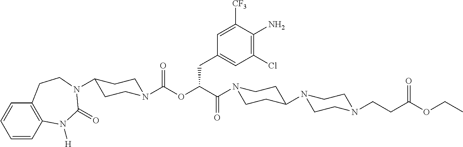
C1=CC2=C(C=C1)CCN(C1CCN(C(=O)OC(CC3=CC(Cl)=C(N)C([CF3])=C3)C(=O)N3CCC(N4CCN(CCC(OCC)=O)CC4)CC3)CC1)C(=O)N2[H]
